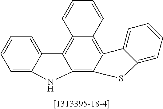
C12=C3C(=C4C(=C1C1=CC=CC=C1N2)C=CC=C4)C1=CC=CC=C1S3
